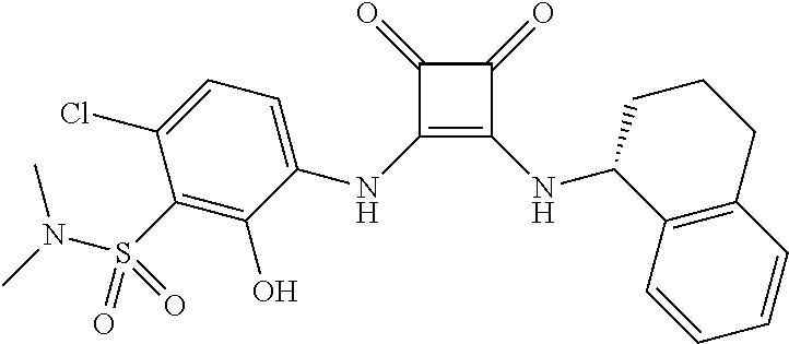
C1(NC2=CC=C(Cl)C(S(N(C)C)(=O)=O)=C2O)=C(NC2C3=C(C=CC=C3)CCC2)C(=O)C1=O
